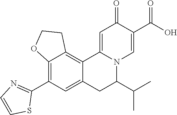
C1(C2=C3C(=C4C(=C2)CC(C(C)C)N2C4=CC(=O)C(C(O)=O)=C2)CCO3)=NC=CS1
